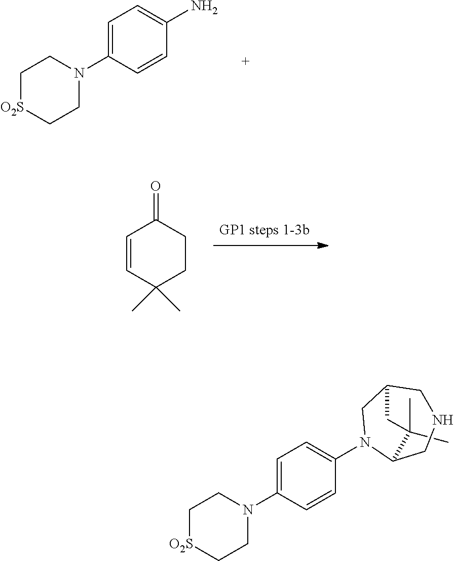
C1=C(N2CC[O2S]CC2)C=CC(N)=C1.C1=CC(C)(C)CCC1=O.C1(C)(C)C2N(C3=CC=C(N4CC[O2S]CC4)C=C3)CC(CNC2)C1
